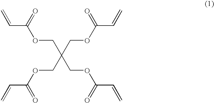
O(CC(COC(C=C)=O)(COC(C=C)=O)COC(C=C)=O)C(=O)C=C
